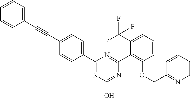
C1(C#CC2=CC=C(C3=NC(O)=NC(C4=C(OCC5=NC=CC=C5)C=CC=C4C(F)(F)F)=N3)C=C2)=CC=CC=C1
